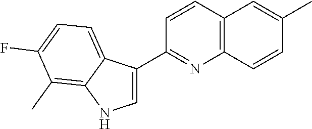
C12=C(C=CC(C3=CNC4=C(C)C(F)=CC=C34)=N1)C=C(C)C=C2
